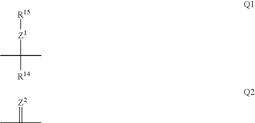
[R15][Z1]C(C)(C)[R14].[Z2]=C(C)C
